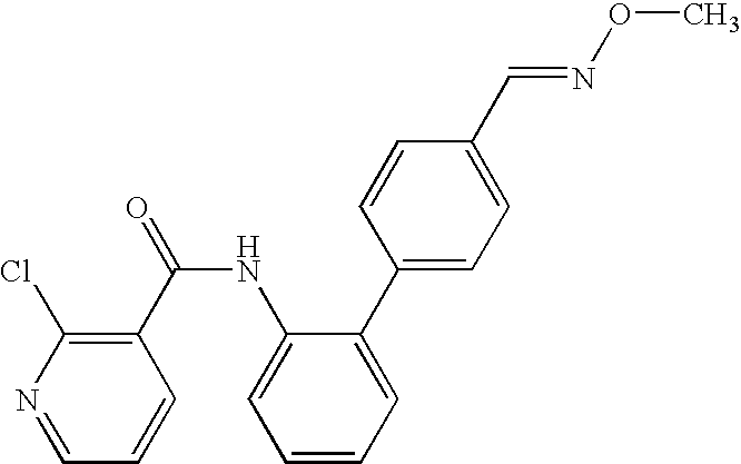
N1=CC=CC(C(NC2=CC=CC=C2C2=CC=C(C=NOC)C=C2)=O)=C1Cl
